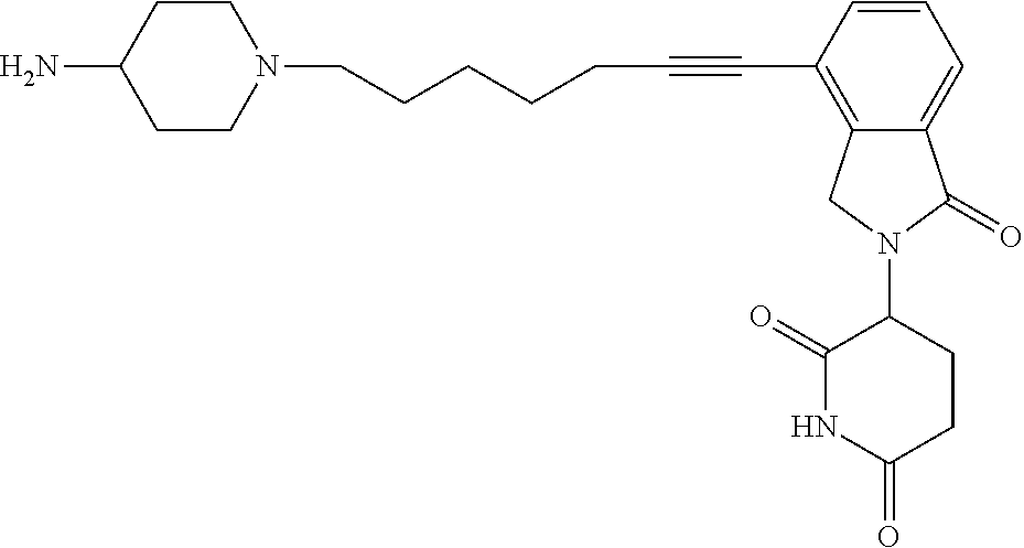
C12=C(C#CCCCCCN3CCC(N)CC3)C=CC=C1C(=O)N(C1C(=O)NC(=O)CC1)C2
